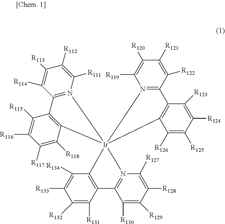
C1([R117])=C([R118])C2=C(C([R115])=C1[R116])C1=N(C([R111])=C([R112])C([R113])=C1[R114])[Ir]213(C2=C(C([R131])=C([R132])C([R133])=C2[R134])C2=N1C([R127])=C([R128])C([R129])=C2[R130])C1=C(C([R123])=C([R124])C([R125])=C1[R126])C1=N3C([R119])=C([R120])C([R121])=C1[R122]
